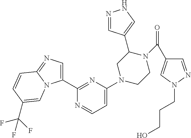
N1=CC(C2CN(C3=CC=NC(C4=CN=C5N4C=C(C(F)(F)F)C=C5)=N3)CCN2C(=O)C2=CN(CCCO)N=C2)=CN1
